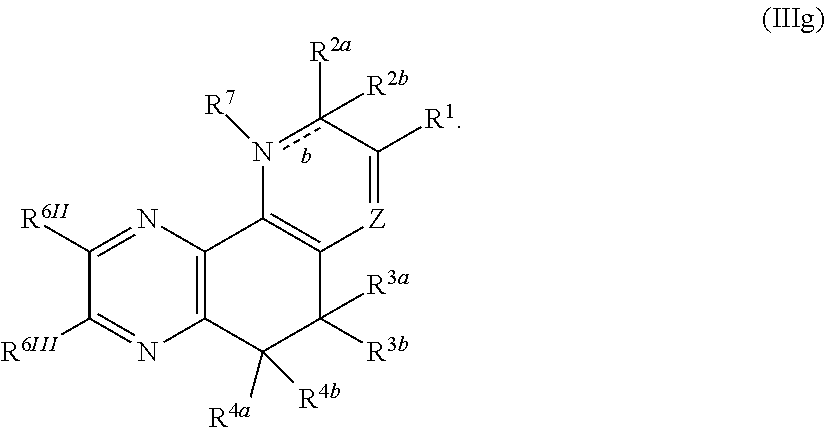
C12=C(C([R4a])([R4b])C([R3a])([R3b])C3=C1n([R7])c([R2a])([R2b])C([R1])=[Z]3)N=C([R6III])C([R6II])=N2
